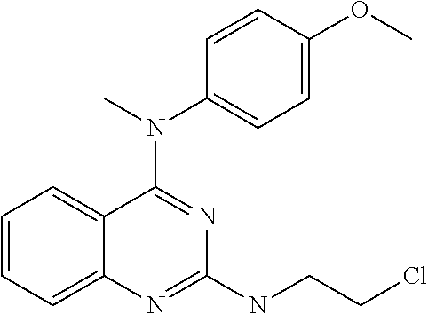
C1=CC=C2C(=C1)C(N(C)C1=CC=C(OC)C=C1)=NC(NCCCl)=N2
